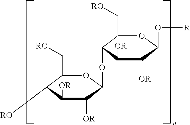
C1(C[RO])C([RO])C([OR])C([OR])C(OC2C(C[RO])OC(O[R])C([OR])C2[OR])O1
